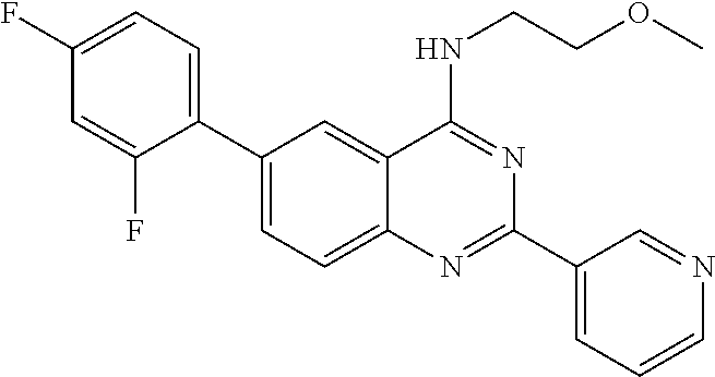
C1(C2=CC=C(F)C=C2F)=CC=C2C(=C1)C(NCCOC)=NC(C1=CC=CN=C1)=N2
